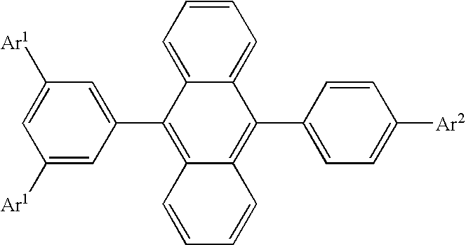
C1=CC=C2C(=C1)C(C1=CC=C([Ar2])C=C1)=C1C(=C2C2=CC([Ar1])=CC([Ar1])=C2)C=CC=C1
